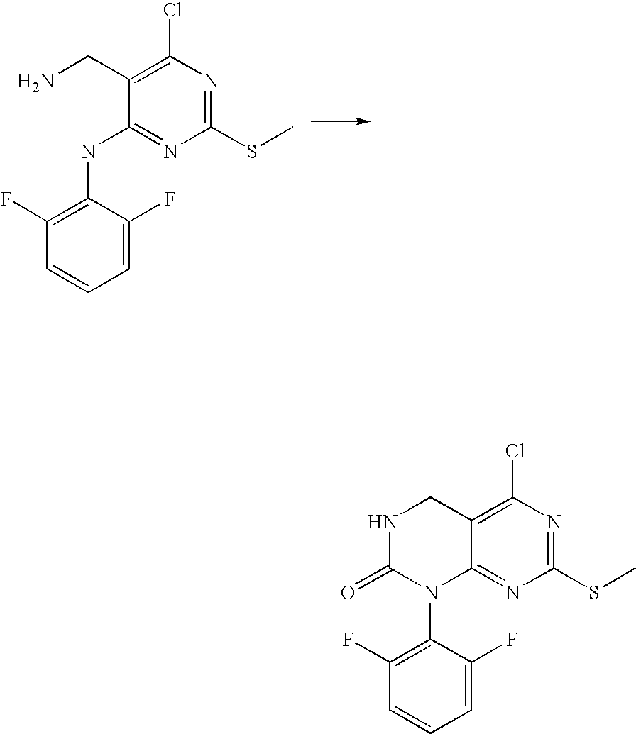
C1(SC)=NC(Cl)=C(CN)C(NC2=C(F)C=CC=C2F)=N1.C1(SC)=NC(Cl)=C2C(=N1)N(C1=C(F)C=CC=C1F)C(=O)NC2
